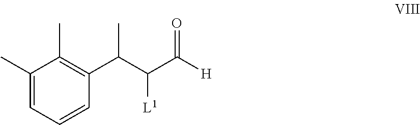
C1(C)=CC=CC(C(C)C([L1])C(=O)[H])=C1C
